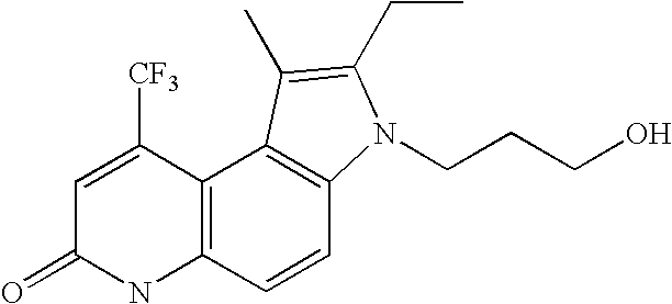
C1=C([CF3])C2=C(NC1=O)C=CC1=C2C(C)=C(CC)N1CCCO
